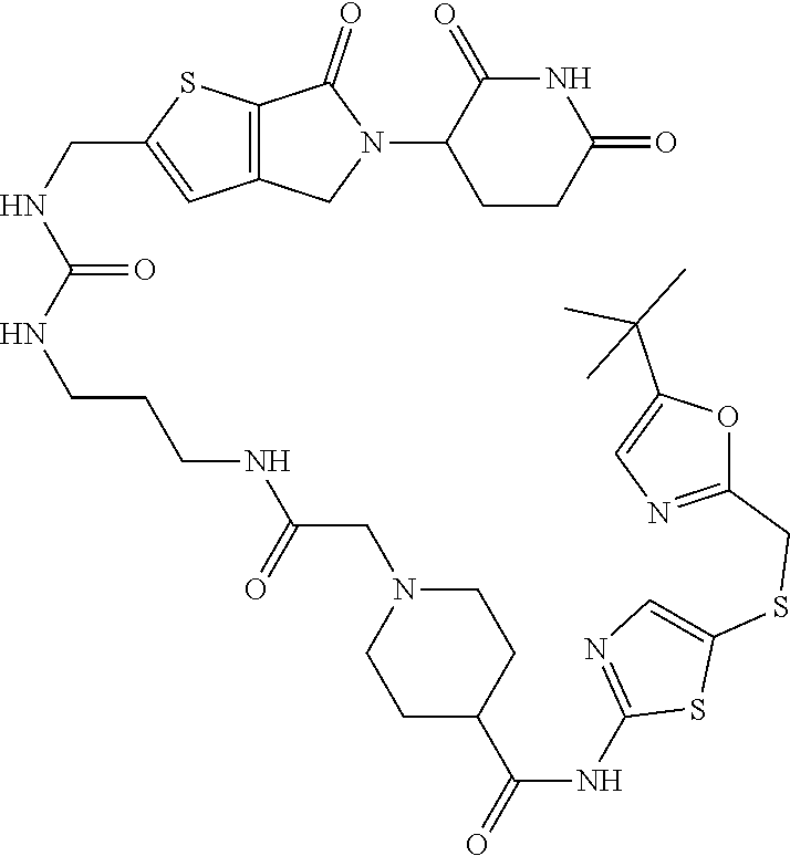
C1CC(=O)NC(=O)C1N1C(=O)C2=C(C1)C=C(CNC(NCCCNC(CN1CCC(C(NC3=NC=C(SCC4=NC=C(C(C)(C)C)O4)S3)=O)CC1)=O)=O)S2
